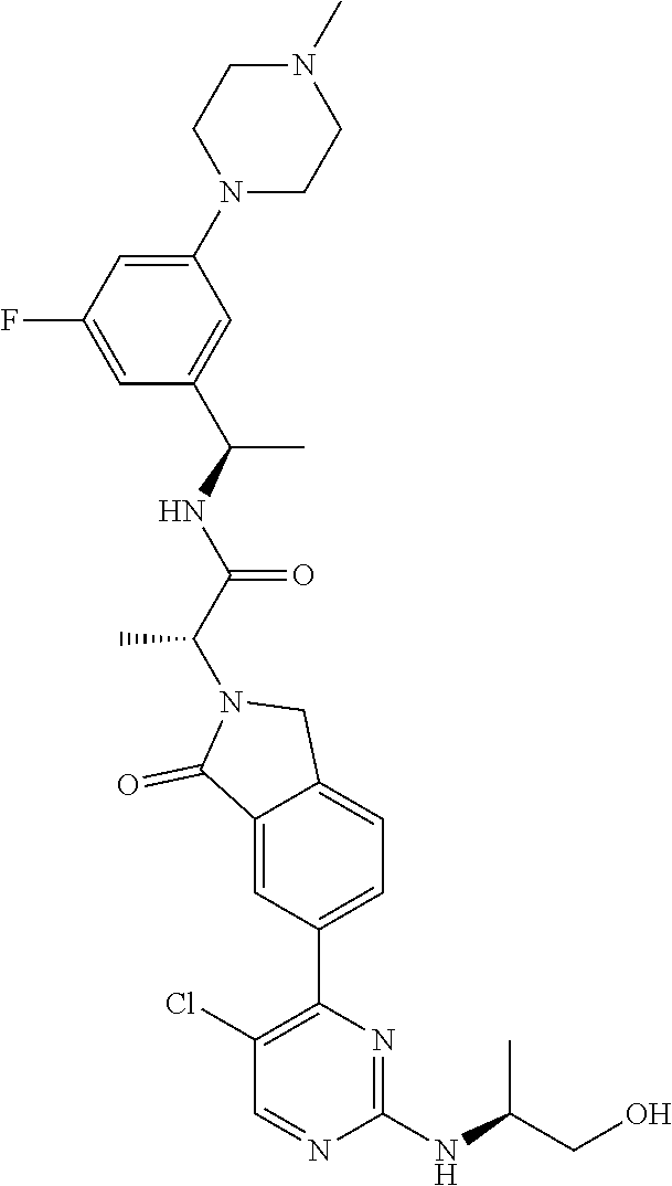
C1(NC(CO)C)=NC(C2=CC=C3C(=C2)C(=O)N(C(C(NC(C2=CC(N4CCN(C)CC4)=CC(F)=C2)C)=O)C)C3)=C(Cl)C=N1
